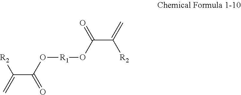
[R2]C(=C)C(O[R1]OC(C(=C)[R2])=O)=O
